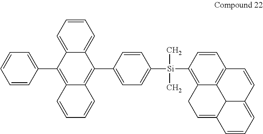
C1=CC=C(C2=C3C(=C(C4=CC=C([Si](C)(C)C5=C6C7=C(C=C5)C=CC5=CC=CC(=CC6)C75)C=C4)C4=CC=CC=C24)C=CC=C3)C=C1
